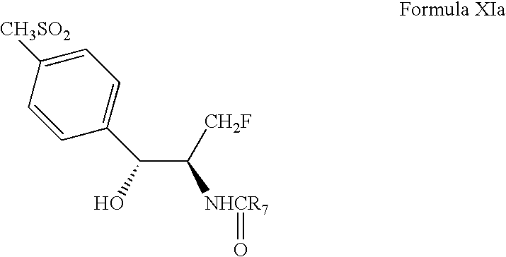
C1([CH3SO2])=CC=C(C(C([CH2F])[NHCR7]=O)O)C=C1
